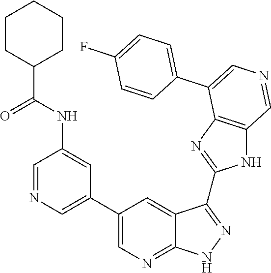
C1=NC=C(C2=CN=C3C(=C2)C(C2=NC4=C(N2)C=NC=C4C2=CC=C(F)C=C2)=NN3)C=C1NC(C1CCCCC1)=O
